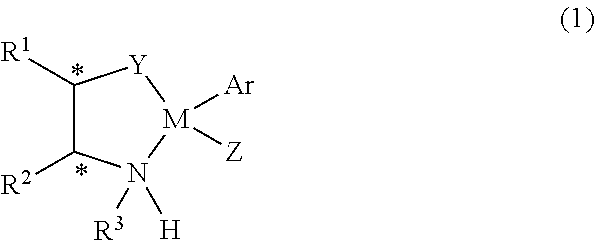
C1([R1])C([R2])N([H])([R3])[M]([Ar])([Z])[Y]1
